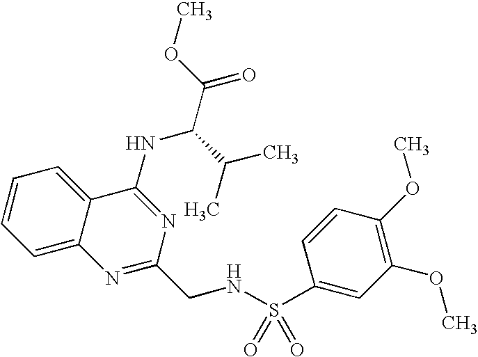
C1=CC=C2C(=C1)C(NC(C(C)C)C(=O)OC)=NC(CNS(=O)(=O)C1=CC(OC)=C(OC)C=C1)=N2
